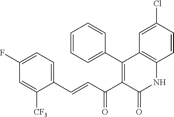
C1=CC=C(C2=C(C(C=CC3=CC=C(F)C=C3[CF3])=O)C(=O)NC3=C2C=C(Cl)C=C3)C=C1
